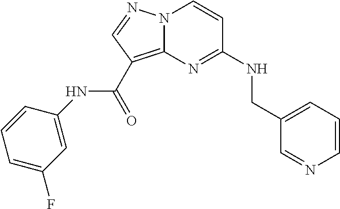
C1=CC=C(CNC2=NC3=C(C(NC4=CC(F)=CC=C4)=O)C=NN3C=C2)C=N1
